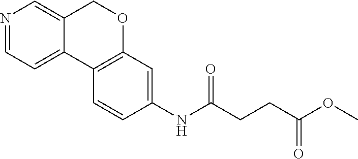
N1=CC=C2C(=C1)COC1=C2C=CC(NC(CCC(OC)=O)=O)=C1
